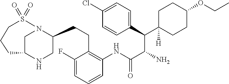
C1(F)=CC=CC(NC(C(N)C(C2([H])CCC(OCC)CC2)C2=CC=C(Cl)C=C2)=O)=C1CCC1CNC2CN1S(=O)(=O)CCC2
